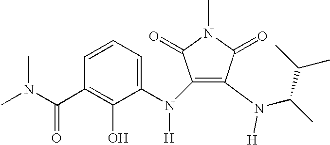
C1(N(C2=CC=CC(C(N(C)C)=O)=C2O)[H])=C(N(C(C)C(C)C)[H])C(=O)N(C)C1=O
